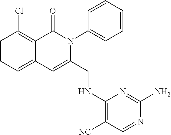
C1(Cl)=C2C(=CC=C1)C=C(CNC1=C([NC])C=NC(N)=N1)N(C1=CC=CC=C1)C2=O
